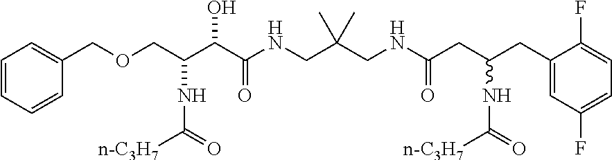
C1=CC=CC(COCC(C(C(NCC(CNC(CC(CC2=CC(F)=CC=C2F)NC([n-C3H7])=O)=O)(C)C)=O)O)NC([n-C3H7])=O)=C1
